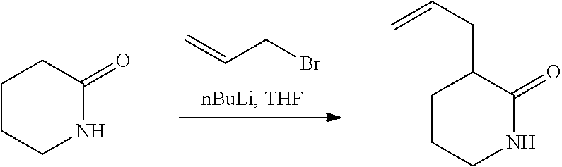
C=CCBr.C1CCC(=O)NC1.C1CC(CC=C)C(=O)NC1
